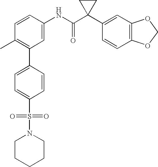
C1=CC(NC(C2(C3=CC4=C(C=C3)OCO4)CC2)=O)=CC(C2=CC=C(S(=O)(=O)N3CCCCC3)C=C2)=C1C
